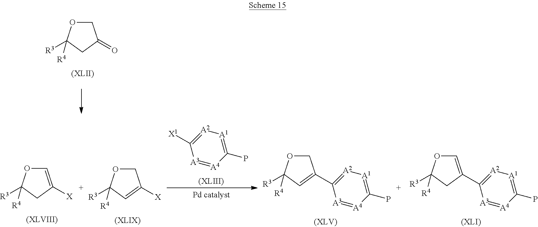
O1CC(=O)CC1([R3])[R4].O1C=C([X])CC1([R3])[R4].O1CC([X])=CC1([R3])[R4].O1CC(C2=[A2][A1]=C(P)[A4]=[A3]2)=CC1([R3])[R4].[X1]C1=[A2][A1]=C(P)[A4]=[A3]1.O1C=C(C2=[A2][A1]=C(P)[A4]=[A3]2)CC1([R3])[R4]
